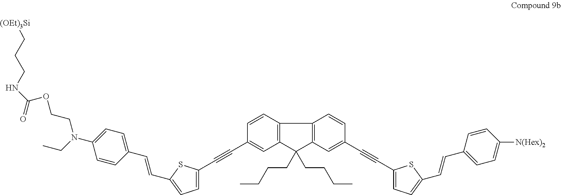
C1=CC2=C(C=C1C#CC1=CC=C(C=CC3=CC=C(N(CC)CCOC(=O)NCCC[(OEt)3Si])C=C3)S1)C(CCCC)(CCCC)C1=C2C=CC(C#CC2=CC=C(C=CC3=CC=C([N(Hex)2])C=C3)S2)=C1
